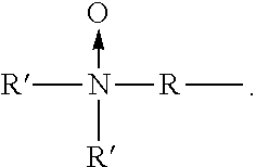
[R]N([R])(->O)[R]C
